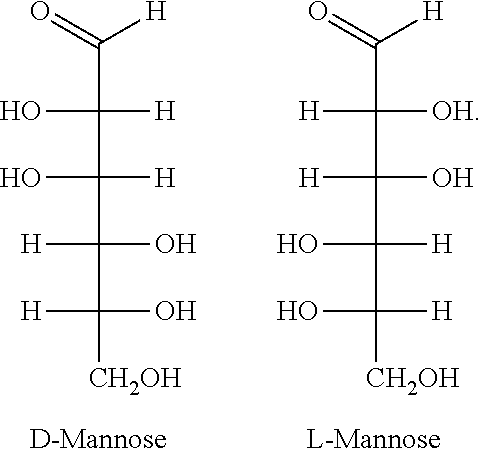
C(C(C([CH2OH])(O)[H])(O)[H])([H])(O)C(C(=O)[H])([H])O.C(C(C([CH2OH])([H])O)([H])O)(O)([H])C(C(=O)[H])([OH])[H]
